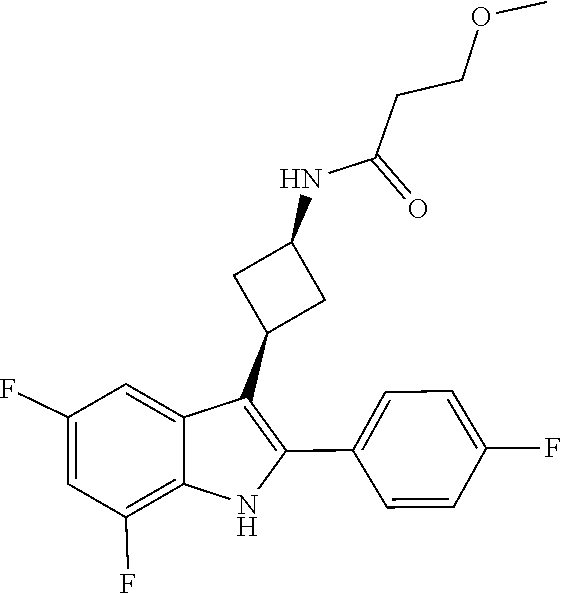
C1=C2C(C3CC(NC(CCOC)=O)C3)=C(C3=CC=C(F)C=C3)NC2=C(F)C=C1F
